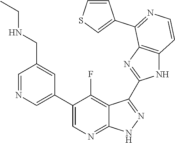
C1=NC=C(C2=CN=C3C(=C2F)C(C2=NC4=C(N2)C=CN=C4C2=CSC=C2)=N[N H]3)C=C1CNCC
